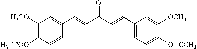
C1([OCH3])=CC(C=CC(=O)C=CC2=CC([H3CO])=C([H3CCOO])C=C2)=CC=C1[OOCCH3]
